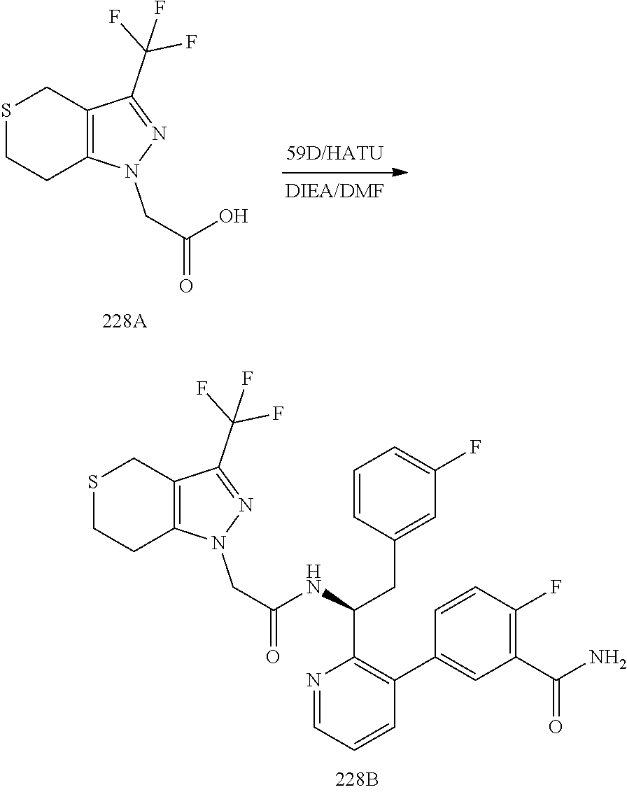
C12=C(C(C(F)(F)F)=NN1CC(=O)O)CSCC2.C12=C(C(C(F)(F)F)=NN1CC(=O)NC(CC1=CC(F)=CC=C1)C1=C(C3=CC(C(N)=O)=C(F)C=C3)C=CC=N1)CSCC2
